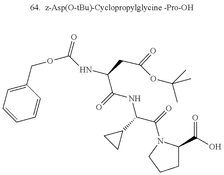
C1=CC=C(COC(NC(C(=O)NC(C(=O)N2C(C(O)=O)CCC2)C2CC2)CC(=O)OC(C)(C)C)=O)C=C1
